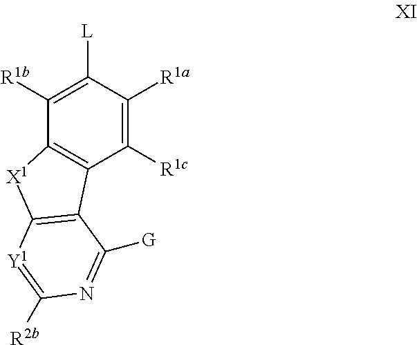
C1([R1c])=C([R1a])C([L])=C([R1b])C2=C1C1=C([X1]2)[Y1]=C([R2b])N=C1[G]
